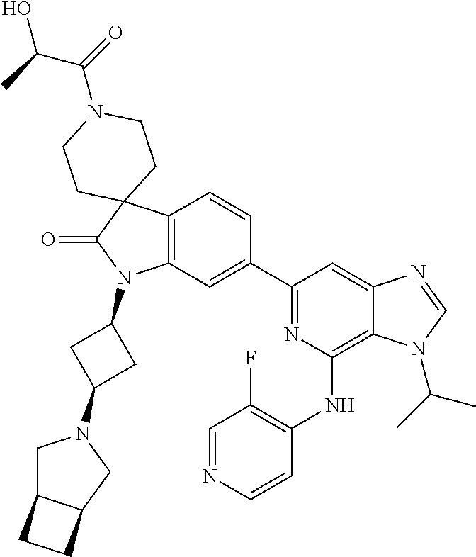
C12=C(C=C(C3=NC(NC4=C(F)C=NC=C4)=C4C(=C3)N=CN4C(C)C)C=C1)N(C1CC(N3CC4C(C3)CC4)C1)C(=O)C21CCN(C(=O)C(O)C)CC1
